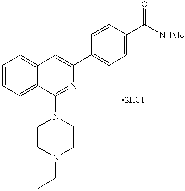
C12=CC=CC=C1C(N1CCN(CC)CC1)=NC(C1=CC=C(C([NHMe])=O)C=C1)=C2
